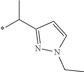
*C(C1=NN(CC)C=C1)C
